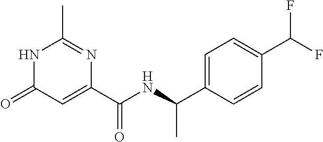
N1C(=O)C=C(C(NC(C)C2=CC=C(C(F)F)C=C2)=O)N=C1C
